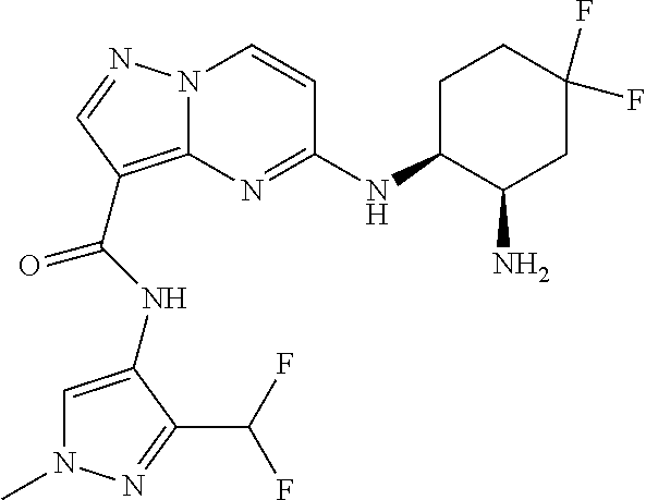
N(C(=O)C1=C2N(N=C1)C=CC(NC1C(N)CC(F)(F)CC1)=N2)C1=CN(C)N=C1C(F)F
